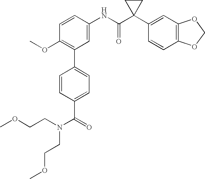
C1(NC(C2(C3=CC4=C(C=C3)OCO4)CC2)=O)=CC(C2=CC=C(C(N(CCOC)CCOC)=O)C=C2)=C(OC)C=C1
